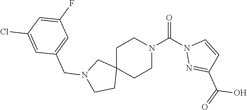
O=C(N1CCC2(CC1)CN(CC1=CC(F)=CC(Cl)=C1)CC2)N1N=C(C(O)=O)C=C1
